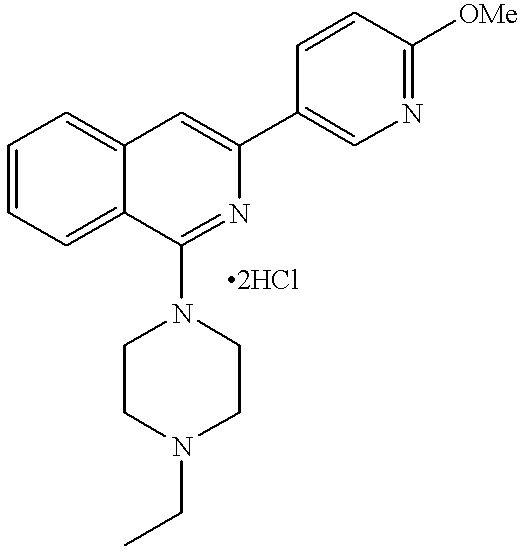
C1=CC=C2C(=C1)C=C(C1=CN=C([OMe])C=C1)N=C2N1CCN(CC)CC1
